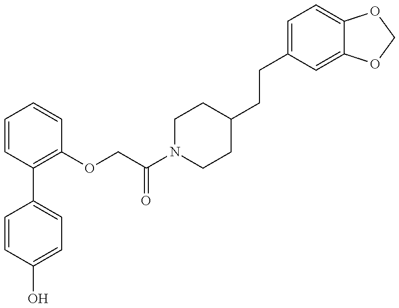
C1=CC(O)=CC=C1C1=C(OCC(N2CCC(CCC3=CC=C4C(=C3)OCO4)CC2)=O)C=CC=C1
